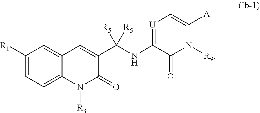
C1([R1])=CC=C2C(=C1)C=C(C(NC1=[U]C=C([A])N([R9])C1=O)([R5])[R5])C(=O)N2[R3]
